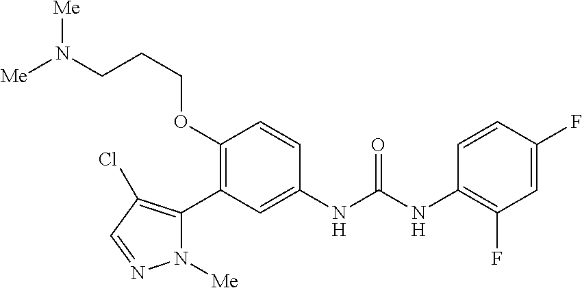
C1(OCCCN([Me])[Me])=C(C2=C(Cl)C=NN2[Me])C=C(NC(NC2=C(F)C=C(F)C=C2)=O)C=C1
